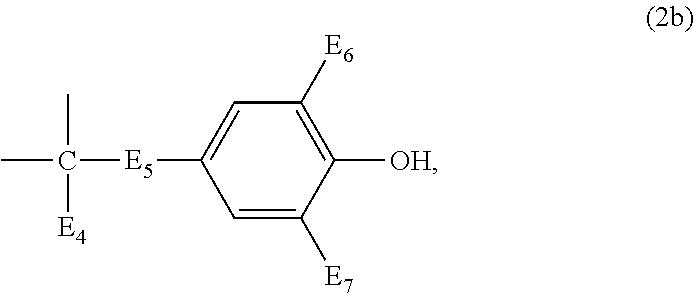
CC(C)([E5]C1=CC([E6])=C([OH])C([E7])=C1)[E4]
